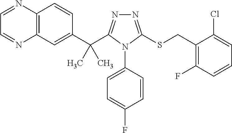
N1=C(SCC2=C(F)C=CC=C2Cl)N(C2=CC=C(F)C=C2)C(C(C2=CC3=C(C=C2)N=CC=N3)(C)C)=N1
